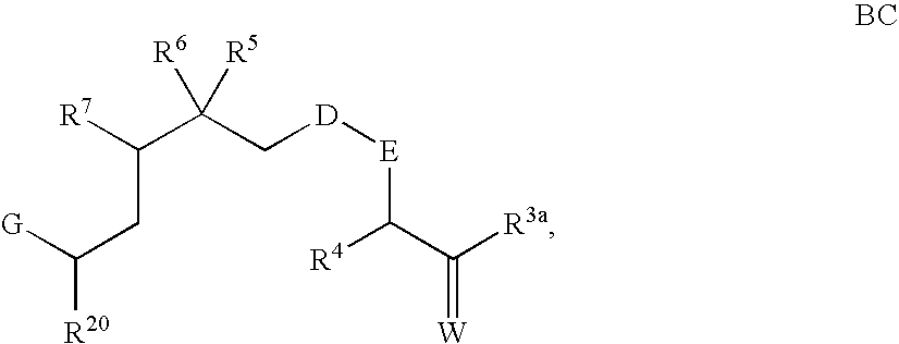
C(C(C[D][E]C(C([R3a])=[W])[R4])([R6])[R5])(CC([G])[R20])[R7]
